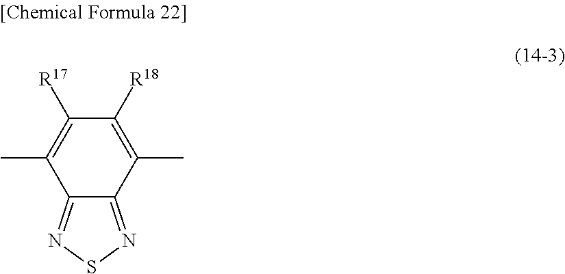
C12=NSN=C1C(C)=C([R18])C([R17])=C2C
